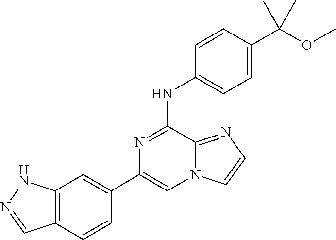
C12=C(C=CC(C3=CN4C(=NC=C4)C(NC4=CC=C(C(OC)(C)C)C=C4)=N3)=C1)C=NN2
